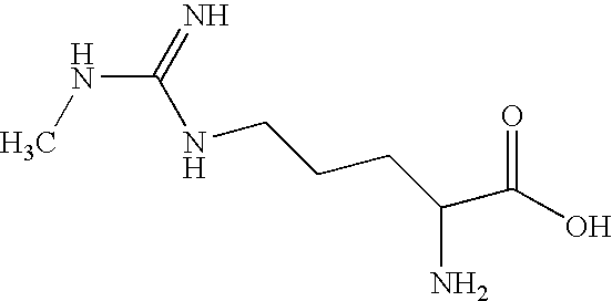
N(C(=N)NCCCC(C(O)=O)N)C
